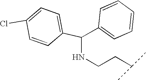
C(C1=CC=CC=C1)(NCCC(C)C)C1=CC=C(Cl)C=C1
